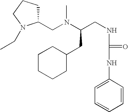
C(CNC(NC1=CC=CC=C1)=O)(N(C)CC1CCCN1CC)CC1CCCCC1
